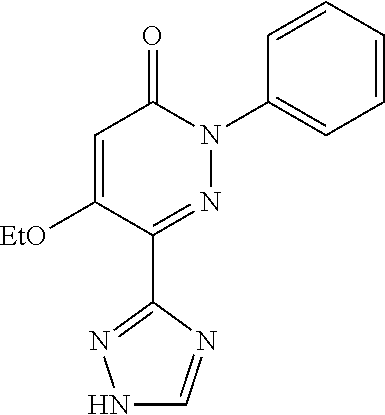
C1=C([EtO])C(C2=NNC=N2)=NN(C2=CC=CC=C2)C1=O
